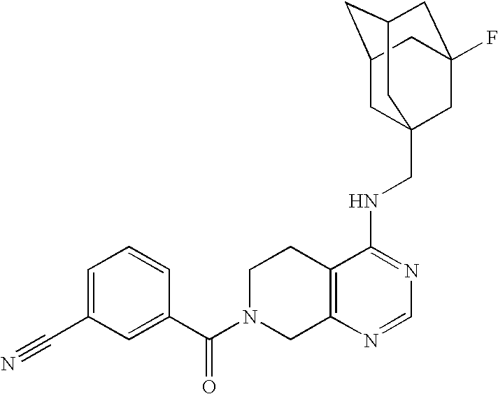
C12=C(N=CN=C1NCC13CC4CC(CC(F)(C1)C4)C3)CN(C(C1=CC(C#N)=CC=C1)=O)CC2
